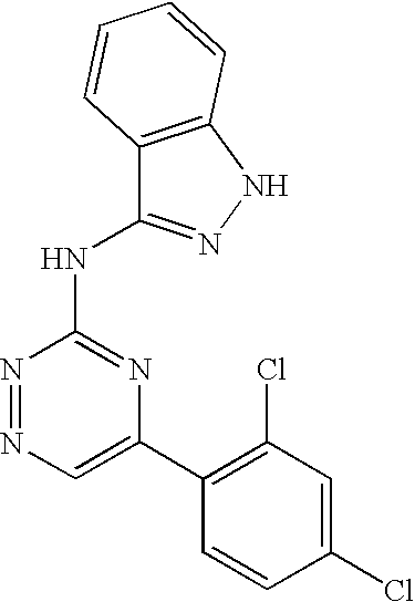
C1=C(C2=C(Cl)C=C(Cl)C=C2)N=C(NC2=NNC3=C2C=CC=C3)N=N1
